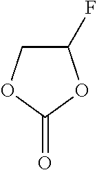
C1(F)COC(=O)O1
